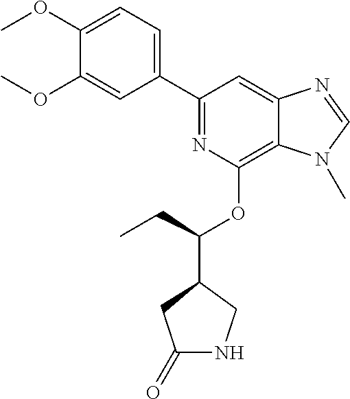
N1=C(C2=CC=C(OC)C(OC)=C2)C=C2C(=C1OC(CC)C1CNC(=O)C1)N(C)C=N2
